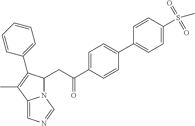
C1=C(C(=O)CC2N3C(=CN=C3)C(C)=C2C2=CC=CC=C2)C=CC(C2=CC=C(S(=O)(=O)C)C=C2)=C1
